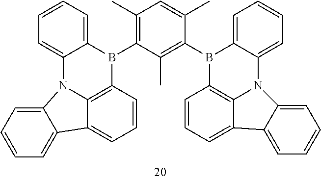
C1=CC=C2C(=C1)N1C3=C(B2C2=C(C)C=C(C)C(B4C5=C6N(C7=CC=CC=C47)C4=CC=CC=C4C6=CC=C5)=C2C)C=CC=C3C2=CC=CC=C12
